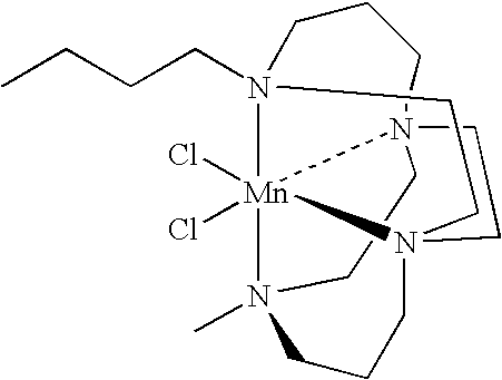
C1CN2(C)[Mn]34(Cl)(Cl)N5(CCCC)CCCN13CCN4(CCC2)CC5
